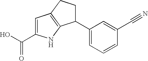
C1(C2=CC=CC(C#N)=C2)CCC2=C1NC(C(O)=O)=C2
